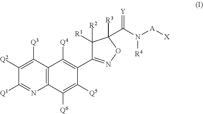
C1([Q2])=C([Q3])C2=C(N=C1[Q1])C([Q6])=C([Q5])C(C1=NOC([R3])(C(N([A][X])[R4])=[Y])C1([R2])[R1])=C2[Q4]
